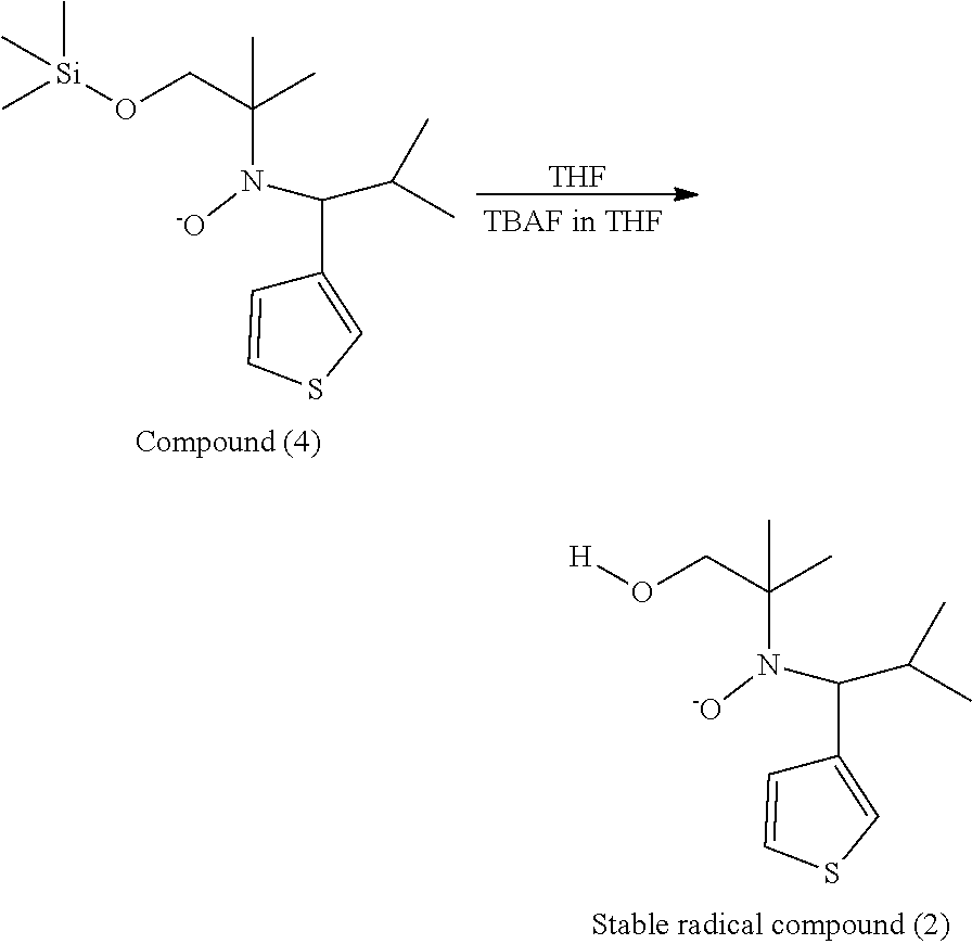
[THF].[Si](OCC(C)(C)N(C(C(C)C)C1=CSC=C1)[-O])(C)(C)C.[H]OCC(C)(C)N(C(C(C)C)C1=CSC=C1)[-O]
